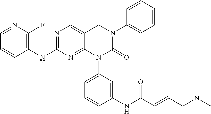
C1(NC2=NC=C3C(=N2)N(C2=CC=CC(NC(C=CCN(C)C)=O)=C2)C(=O)N(C2=CC=CC=C2)C3)=C(F)N=CC=C1
